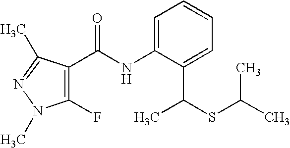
C1(F)=C(C(NC2=CC=CC=C2C(SC(C)C)C)=O)C(C)=NN1C
